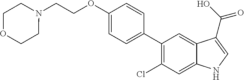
C1(C2=CC=C(OCCN3CCOCC3)C=C2)=C(Cl)C=C2C(=C1)C(C(O)=O)=CN2
